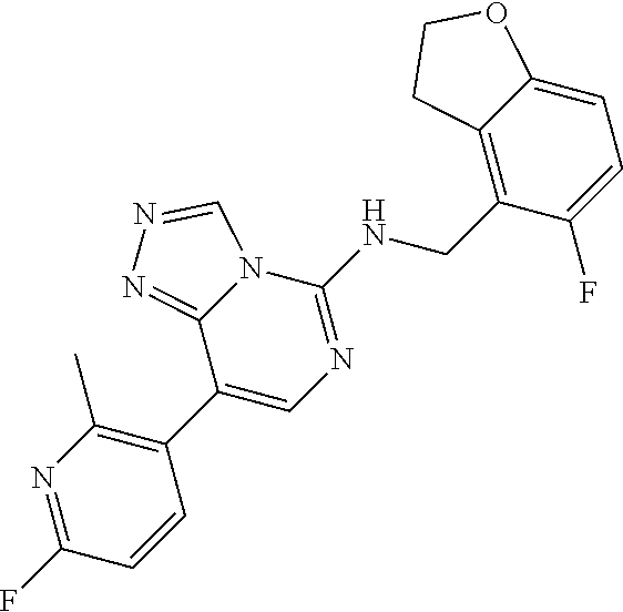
C1(C2=C(C)N=C(F)C=C2)=CN=C(NCC2=C3C(=CC=C2F)OCC3)N2C1=NN=C2
